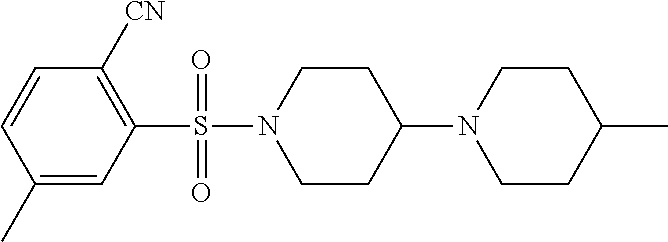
C1=CC(C)=CC(S(N2CCC(N3CCC(C)CC3)CC2)(=O)=O)=C1[CN]
